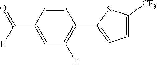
C1=CC(C([H])=O)=CC(F)=C1C1=CC=C([CF3])S1
